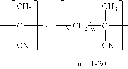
CC(C)(C)[CN].C(C(C)([CN])C)C
